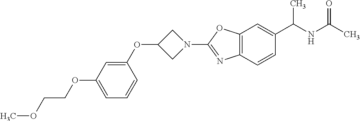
C1=C(OCCOC)C=C(OC2CN(C3=NC4=C(O3)C=C(C(NC(C)=O)C)C=C4)C2)C=C1
